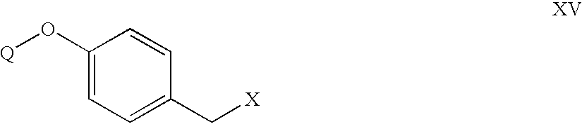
C1(O[Q])=CC=C(C[X])C=C1
